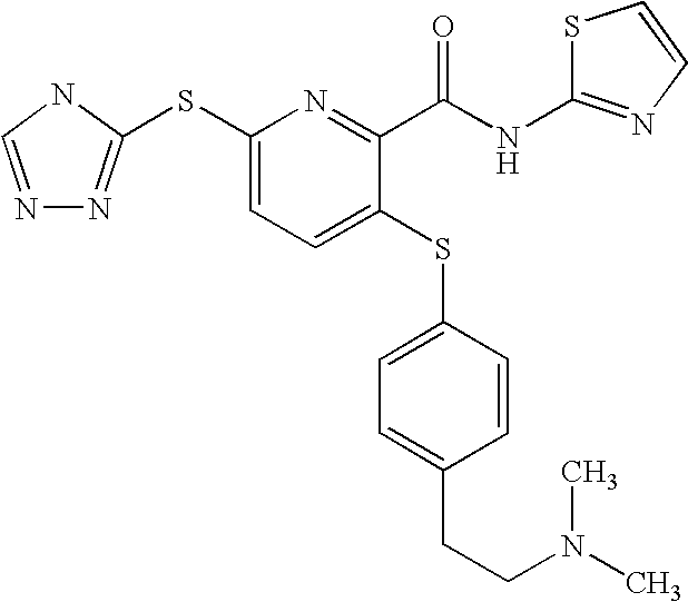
C1(SC2=NN=CN2)=CC=C(SC2=CC=C(CCN(C)C)C=C2)C(C(=O)NC2=NC=CS2)=N1
